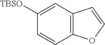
C1([TBSO])=CC2=C(C=C1)OC=C2
